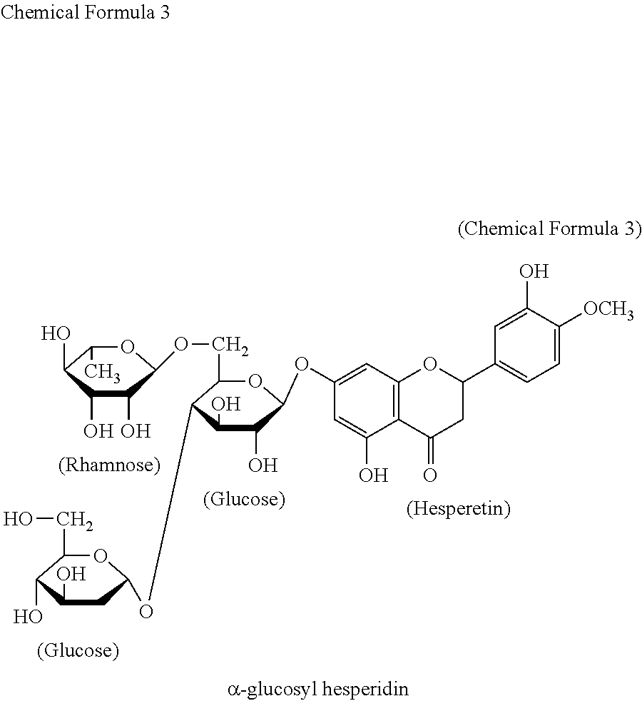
C1=C(OC2OC(COC3OC(C)C(O)C(O)C3O)C(OC3OC(CO)C(O)C(O)C3)C(O)C2O)C=C(O)C2=C1OC(C1=CC=C([OCH3])C(O)=C1)CC2=O
